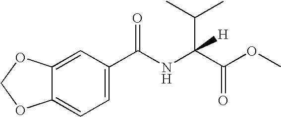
C12=CC(C(NC(C(OC)=O)(C(C)C)[H])=O)=CC=C1OCO2
